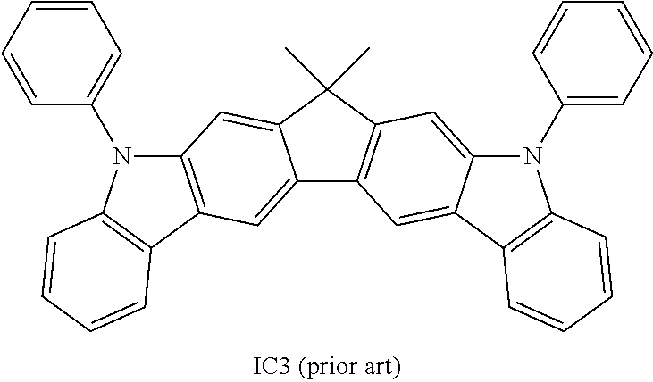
C12=CC3=C(C=C1C(C)(C)C1=C2C=C2C(=C1)N(C1=CC=CC=C1)C1=C2C=CC=C1)N(C1=CC=CC=C1)C1=C3C=CC=C1
